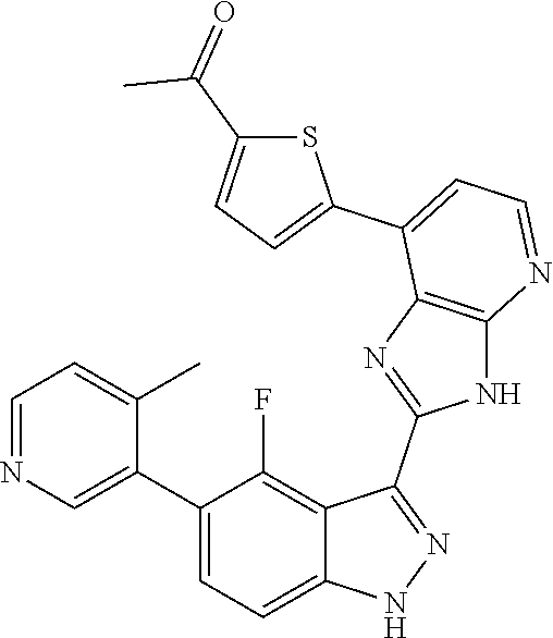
C1=NC=C(C2=CC=C3C(=C2F)C(C2=NC4=C(N2)N=CC=C4C2=CC=C(C(=O)C)S2)=NN3)C(C)=C1
